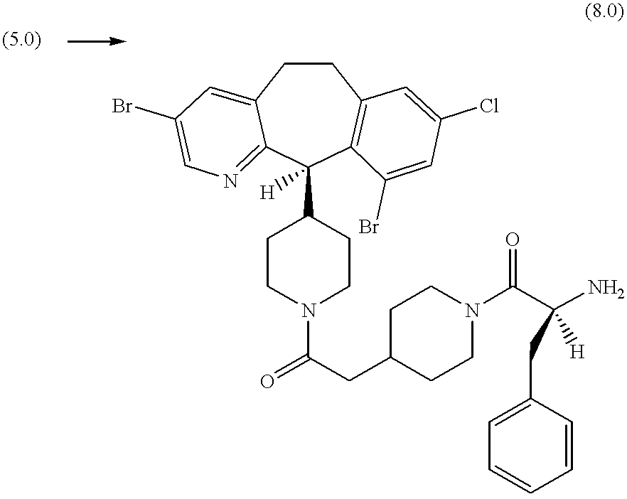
C1CC2=CC(Br)=CN=C2C(C2CCN(C(=O)CC3CCN(C(C(N)(CC4=CC=CC=C4)[H])=O)CC3)CC2)([H])C2=C1C=C(Cl)C=C2Br
